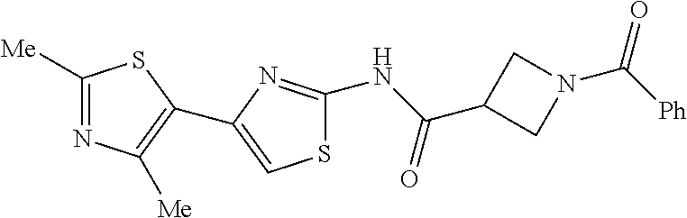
C1([Me])=NC([Me])=C(C2=CSC(NC(C3CN(C([Ph])=O)C3)=O)=N2)S1
